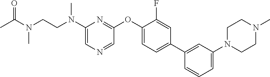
C1(N(CCN(C)C(=O)C)C)=CN=CC(OC2=CC=C(C3=CC(N4CCN(C)CC4)=CC=C3)C=C2F)=N1
